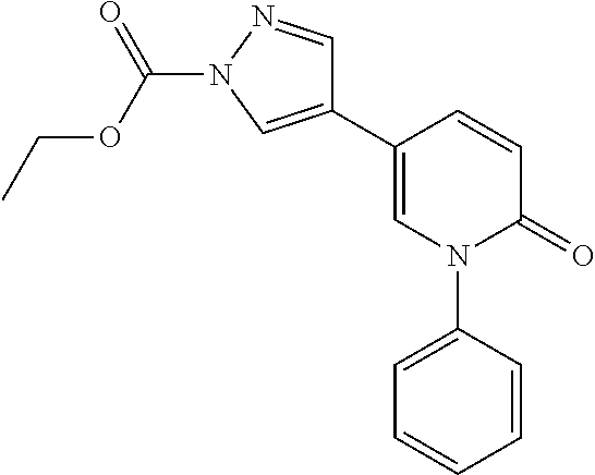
C1=CC(C2=CN(C(OCC)=O)N=C2)=CN(C2=CC=CC=C2)C1=O
